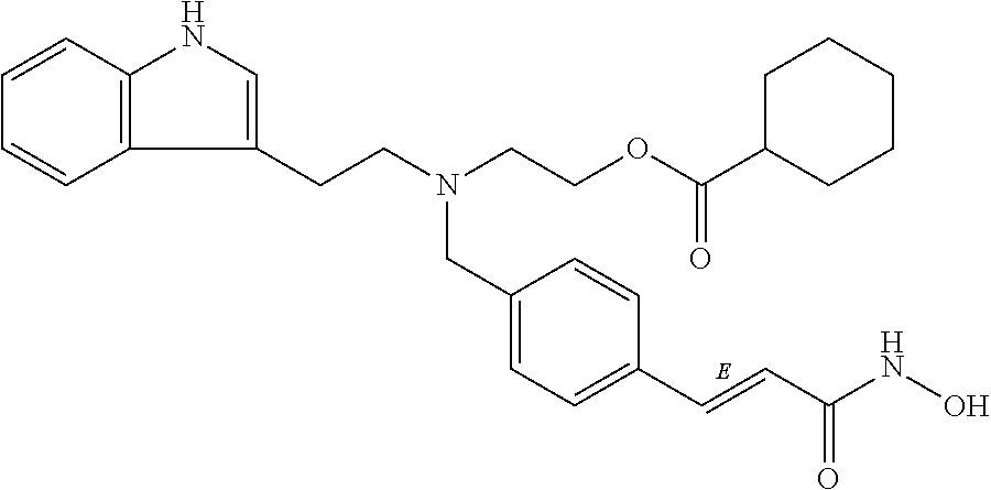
C12=C(C=CC=C1)NC=C2CCN(CCOC(C1CCCCC1)=O)CC1=CC=C(C=CC(NO)=O)C=C1
